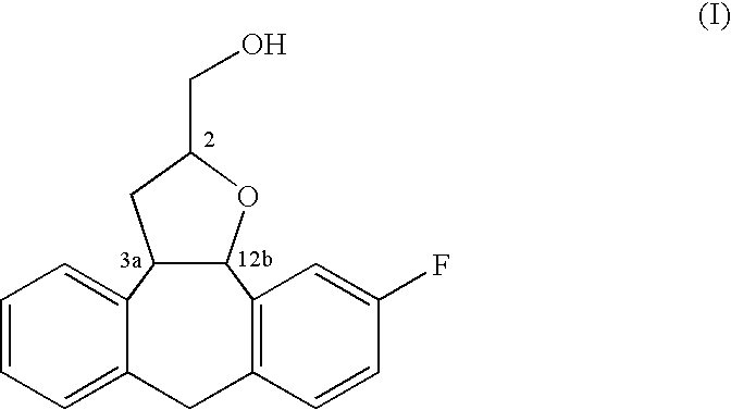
C12C(OC(CO)C1)C1=C(CC3=CC=CC=C23)C=CC(F)=C1
